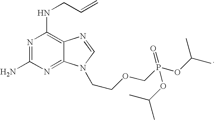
N1=C(N)N=C2C(=C1NCC=C)N=CN2CCOCP(OC(C)C)(=O)OC(C)C
